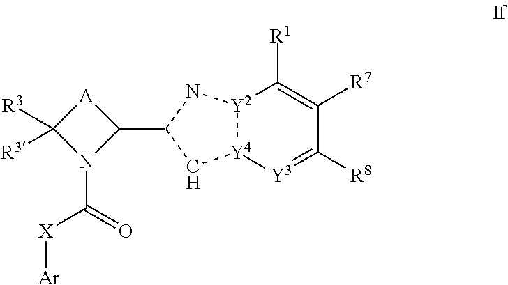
[A]1C([R3])([R3])N(C(=O)[X][Ar])C1C1C[Y4]2[Y2](N1)C([R1])=C([R7])C([R8])=[Y3]2
